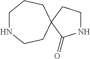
C1NCCC2(CC1)CCNC2=O
